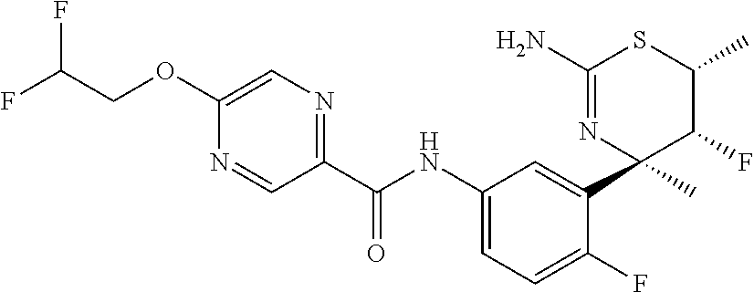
C1(C(NC2=CC=C(F)C(C3(C)C(F)C(C)SC(N)=N3)=C2)=O)=NC=C(OCC(F)F)N=C1
